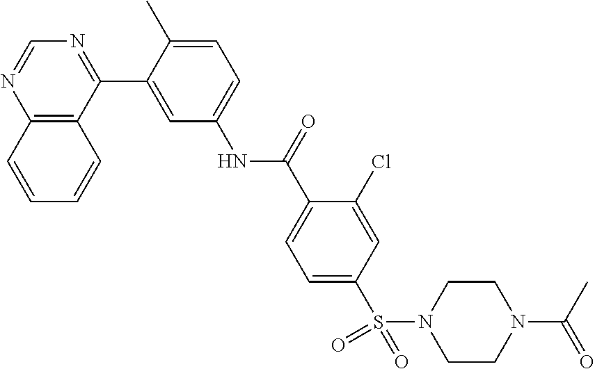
C12=C(C(C3=CC(NC(C4=CC=C(S(N5CCN(C(C)=O)CC5)(=O)=O)C=C4Cl)=O)=CC=C3C)=NC=N1)C=CC=C2
